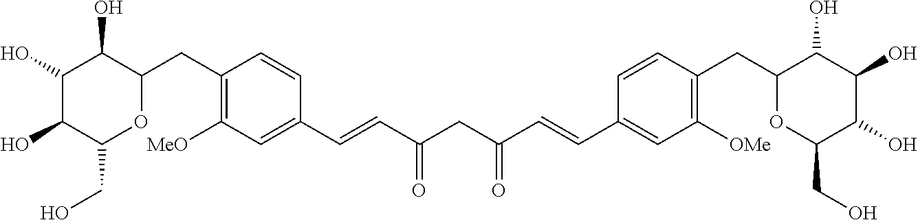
C1(O)C(O)C(CO)OC(CC2=C([MeO])C=C(C=CC(CC(C=CC3=CC([OMe])=C(CC4C(O)C(O)C(O)C(CO)O4)C=C3)=O)=O)C=C2)C1O
